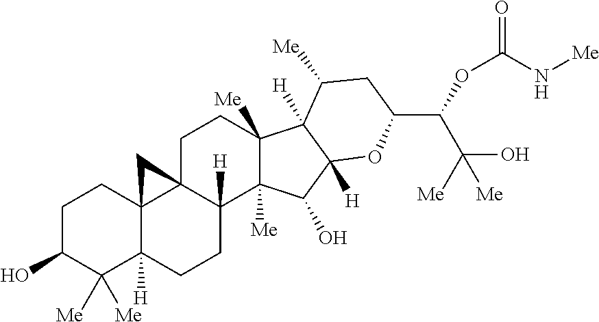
C1C(O)C([Me])([Me])C2([H])C3(C1)C1(C([H])(CC2)C2([Me])C([Me])(CC1)C1([H])C([H])(C2O)OC(C(OC(=O)N[Me])C(O)([Me])[Me])CC1[Me])C3
